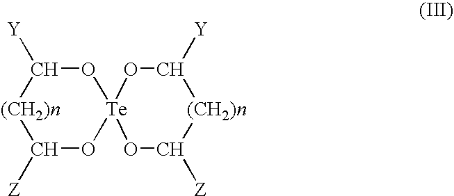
C1([Z])O[Te]2(OC([Y])[(CH2)n]1)OC([Z])[(CH2)n]C([Y])O2
